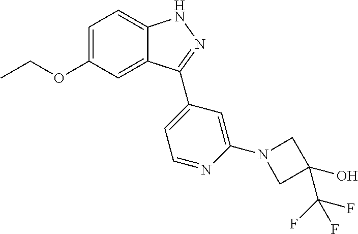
C1=C(OCC)C=C2C(=C1)NN=C2C1=CC=NC(N2CC(O)(C(F)(F)F)C2)=C1
